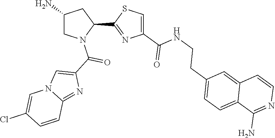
C1(C2=NC(C(NCCC3=CC=C4C(=C3)C=CN=C4N)=O)=CS2)CC(N)CN1C(C1=CN2C(=N1)C=CC(Cl)=C2)=O
